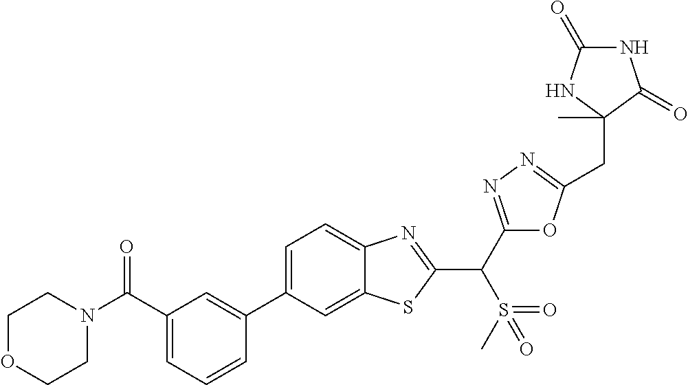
C1=CC=C(C(N2CCOCC2)=O)C=C1C1=CC=C2C(=C1)SC(C(C1=NN=C(CC3(C)NC(=O)NC3=O)O1)S(C)(=O)=O)=N2
